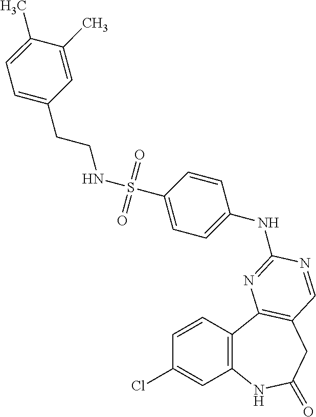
C1(Cl)=CC2=C(C=C1)C1=C(CC(=O)N2)C=NC(NC2=CC=C(S(NCCC3=CC=C(C)C(C)=C3)(=O)=O)C=C2)=N1
